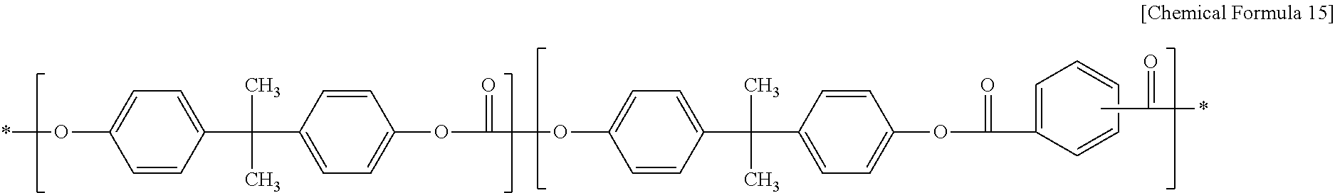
C1=CC(C(C)(C)C2=CC=C(OC(=O)OC3=CC=C(C(C)(C)C4=CC=C(OC(=O)C5=CC=CC=C5)C=C4)C=C3)C=C2)=CC=C1O*.CC(=O)*
